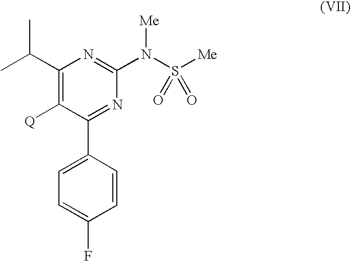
C1(C(C)C)=C([Q])C(C2=CC=C(F)C=C2)=NC(N(S([Me])(=O)=O)[Me])=N1
